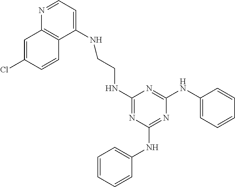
C1(NCCNC2=CC=NC3=C2C=CC(Cl)=C3)=NC(NC2=CC=CC=C2)=NC(NC2=CC=CC=C2)=N1
